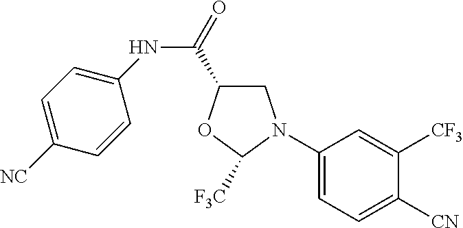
C1(N2CC(C(=O)NC3=CC=C([NC])C=C3)OC2[F3C])=CC=C([CN])C([CF3])=C1
